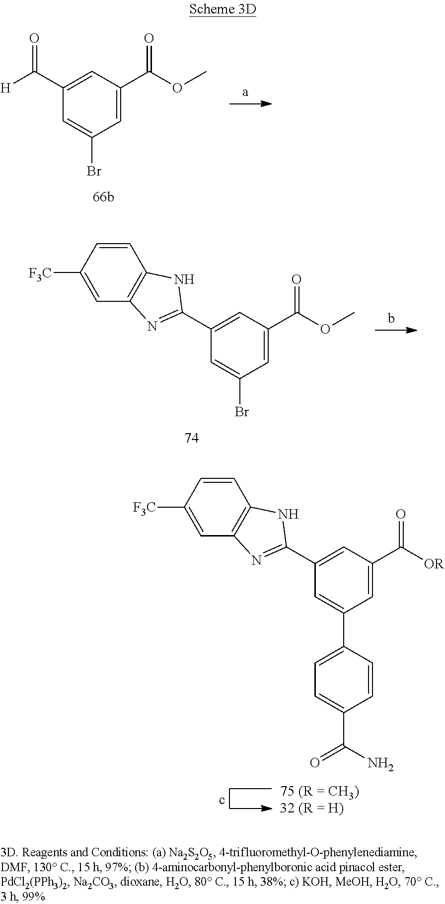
C1=C(C2=CC(C3=NC4=C(C=CC([F3C])=C4)N3)=CC(C(=O)[OR])=C2)C=CC(C(=O)N)=C1.C1(C(=O)[H])=CC(C(=O)OC)=CC(Br)=C1.C1(C2=NC3=C(C=CC([F3C])=C3)N2)=CC(C(=O)OC)=CC(Br)=C1
